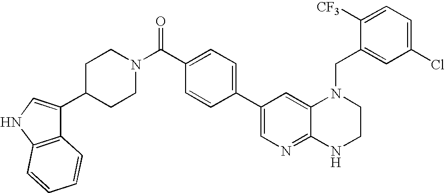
C1=CC(C2=CN=C3C(=C2)N(CC2=CC(Cl)=CC=C2[CF3])CCN3)=CC=C1C(N1CCC(C2=CNC3=C2C=CC=C3)CC1)=O
